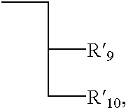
C(C([R9])CC)[R10]
